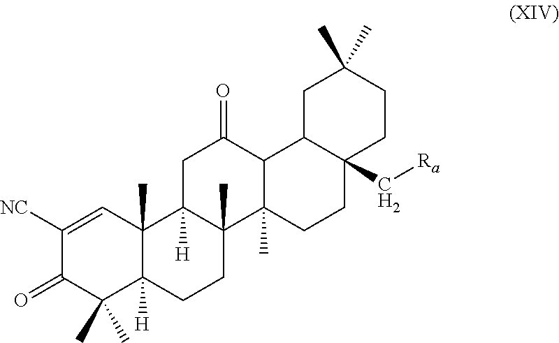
C1([NC])=CC2(C)C([H])(C(C)(C)C1=O)CCC1(C)C2([H])CC(=O)C2C1(C)CCC1(C[Ra])C2CC(C)(C)CC1
